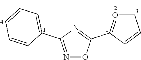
N1=C(C2=CC=CC=C2)N=C(C2=OCC=C2)O1
